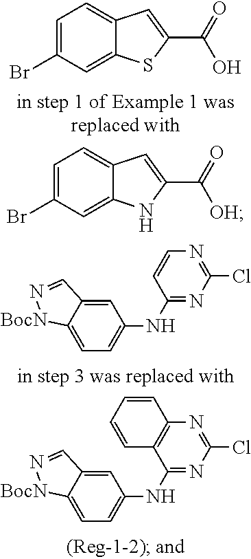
C1=C(Br)C=C2C(=C1)C=C(C(=O)[OH])N2.C1=C(Br)C=C2C(=C1)C=C(C(=O)O)S2.C1=C2C(=CC(NC3=NC(Cl)=NC=C3)=C1)C=N[BocN]2.C1=C2C(=CC(NC3=NC(Cl)=NC4=C3C=CC=C4)=C1)C=N[BocN]2
